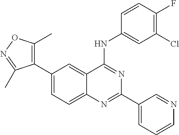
C1(C2=C(C)ON=C2C)=CC=C2C(=C1)C(NC1=CC(Cl)=C(F)C=C1)=NC(C1=CC=CN=C1)=N2
